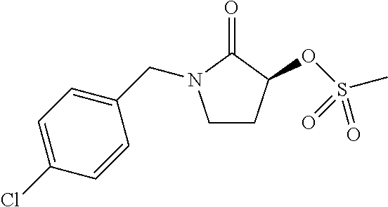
C1CC(OS(C)(=O)=O)C(=O)N1CC1=CC=C(Cl)C=C1
